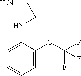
C1=C(OC(F)(F)F)C(NCCN)=CC=C1
